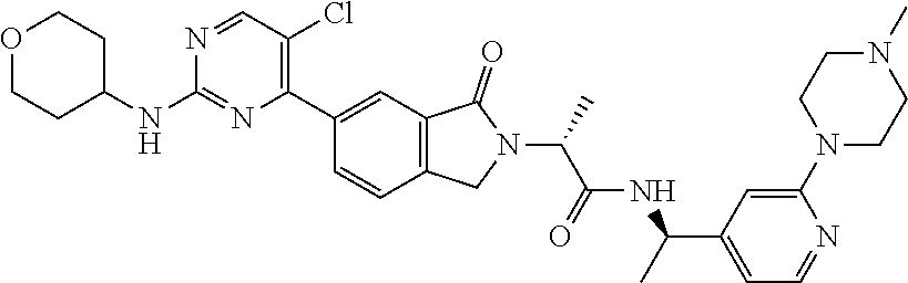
O1CCC(NC2=NC(C3=CC4=C(C=C3)CN(C(C)C(=O)NC(C3=CC=NC(N5CCN(C)CC5)=C3)C)C4=O)=C(Cl)C=N2)CC1
